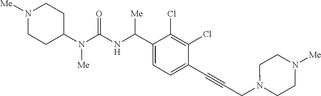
C1(N(C(NC(C2=CC=C(C#CCN3CCN([Me])CC3)C(Cl)=C2Cl)[Me])=O)[Me])CCN([Me])CC1
